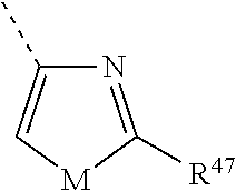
N1=C([R47])[M]C=C1C
